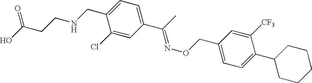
C(C)(=NOCC1=CC=C(C2CCCCC2)C([CF3])=C1)C1=CC=C(CNCCC(O)=O)C(Cl)=C1
